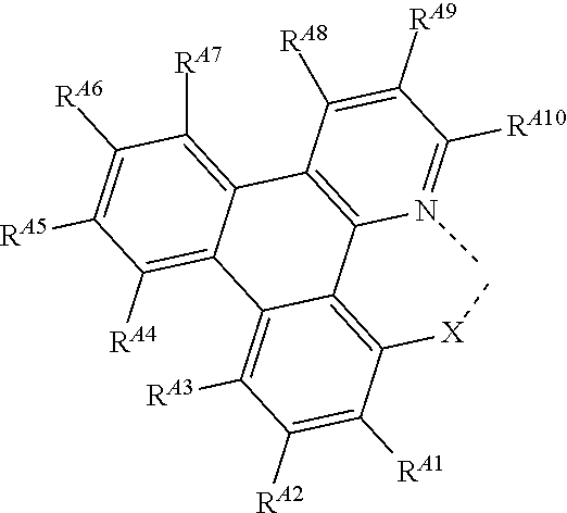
C1([RA10])=N(C)C2=C(C([RA8])=C1[RA9])C1=C([RA7])C([RA6])=C([RA5])C([RA4])=C1C1=C([RA3])C([RA2])=C([RA1])C([X]C)=C21
